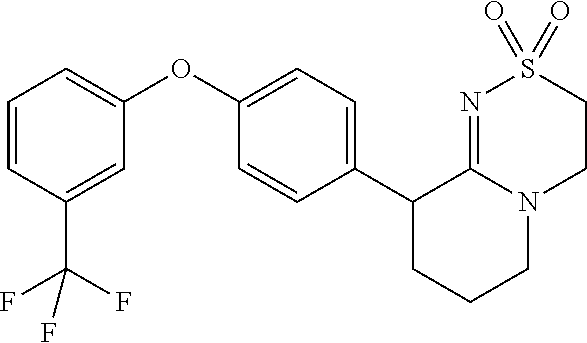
C1(C2=CC=C(OC3=CC=CC(C(F)(F)F)=C3)C=C2)CCCN2C1=NS(=O)(=O)CC2
